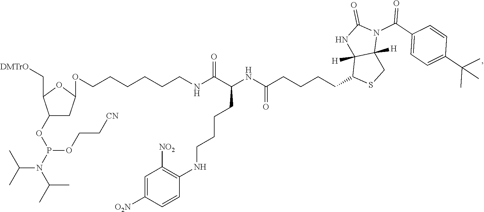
O(CCCCCCNC(C(NC(CCCCC1SCC2([H])C1([H])NC(=O)N2C(C1=CC=C(C(C)(C)C)C=C1)=O)=O)CCCCNC1=C([NO2])C=C([O2N])C=C1)=O)C1CC(OP(N(C(C)C)C(C)C)OCC[CN])C(C[DMTrO])O1
